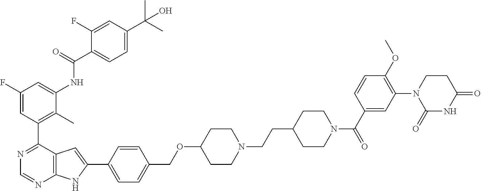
C1(F)=CC(C2=NC=NC3=C2C=C(C2=CC=C(COC4CCN(CCC5CCN(C(C6=CC(N7C(=O)NC(=O)CC7)=C(OC)C=C6)=O)CC5)CC4)C=C2)N3)=C(C)C(NC(C2=CC=C(C(C)(C)O)C=C2F)=O)=C1
